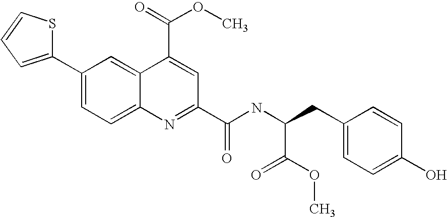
C1(C2=CC=C3C(=C2)C(C(=O)OC)=CC(C(NC(CC2=CC=C(O)C=C2)C(=O)OC)=O)=N3)=CC=CS1
